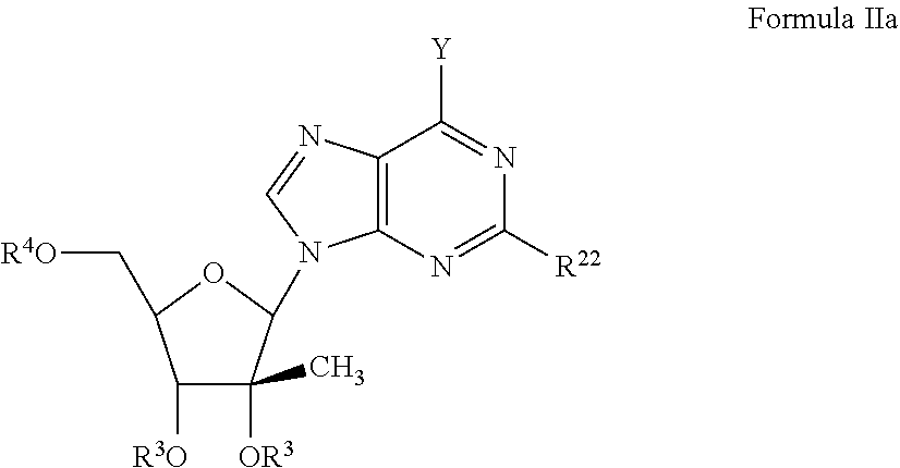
C1([R3O])C(C)([OR3])C(N2C3=C(C([Y])=NC([R22])=N3)N=C2)OC1C[R4O]
